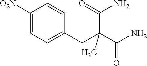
[O2N]C1=CC=C(CC(C(N)=O)(C(=O)N)C)C=C1
